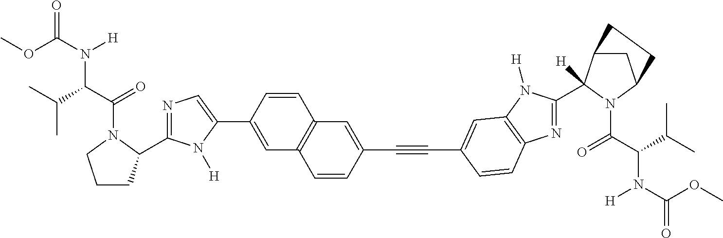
COC(N([H])C(C(=O)N1C(C2=NC=C(C3=CC4=C(C=C3)C=C(C#CC3=CC5=C(N=C(C6([H])C7CC(N6C(=O)C(N([H])C(=O)OC)C(C)C)CC7)N5[H])C=C3)C=C4)N2[H])CCC1)C(C)C)=O
